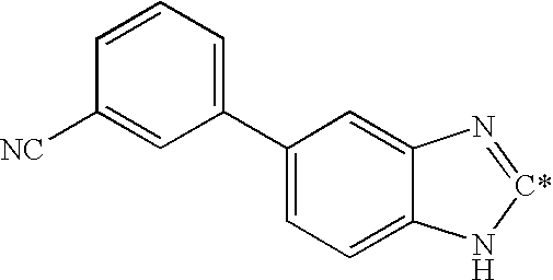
C1(C2=CC=CC([NC])=C2)=CC=C2C(=C1)N=[C*]N2
